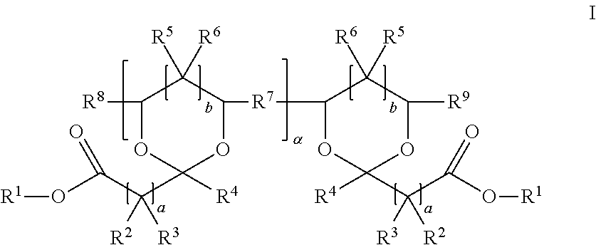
C1(C(C(O[R1])=O)([R3])[R2])([R4])OC([R7]C2OC(C(C(O[R1])=O)([R2])[R3])([R4])OC([R9])C2([R5])[R6])C([R6])([R5])C([R8])O1
